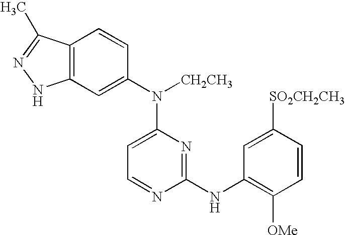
C12=C(C=C(N(C3=CC=NC(NC4=C([OMe])C=CC([SO2CH2CH3])=C4)=N3)[CH2CH3])C=C1)NN=C2C
